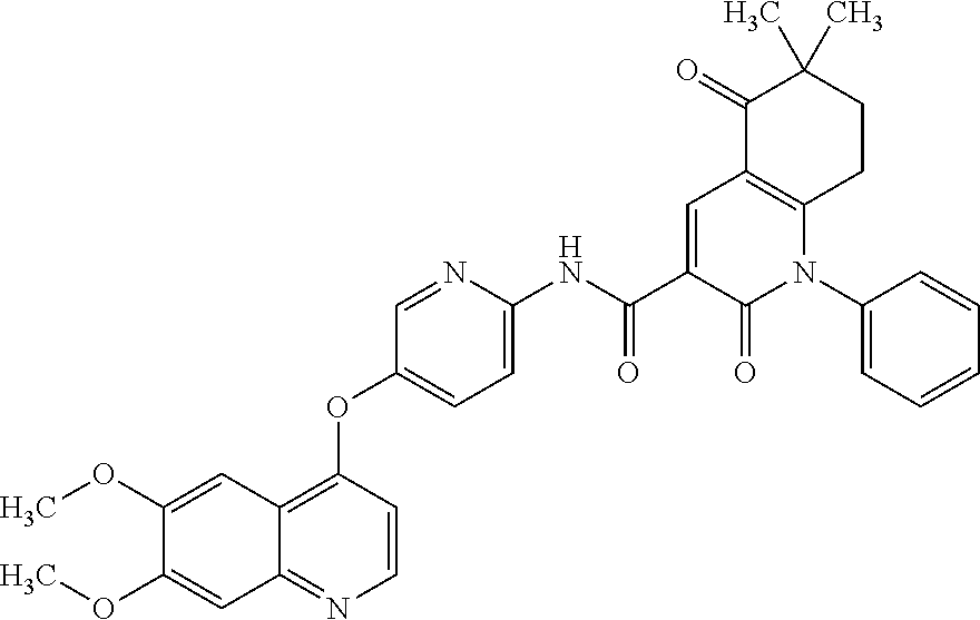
C1(OC)=CC2=C(OC3=CC=C(NC(C4=CC5=C(N(C6=CC=CC=C6)C4=O)CCC(C)(C)C5=O)=O)N=C3)C=CN=C2C=C1OC
